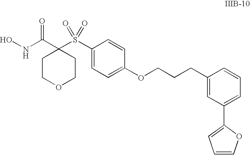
ONC(C1(S(C2=CC=C(OCCCC3=CC(C4=CC=CO4)=CC=C3)C=C2)(=O)=O)CCOCC1)=O
